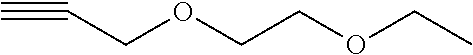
C(OCCOCC#C)C
